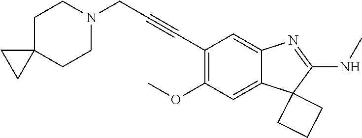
C12=CC(OC)=C(C#CCN3CCC4(CC3)CC4)C=C1N=C(NC)C21CCC1
